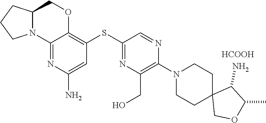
C12(COC(C)C1N)CCN(C1=C(CO)N=C(SC3=C4OCC5N(C4=NC(N)=C3)CCC5)C=N1)CC2.[HCOOH]
